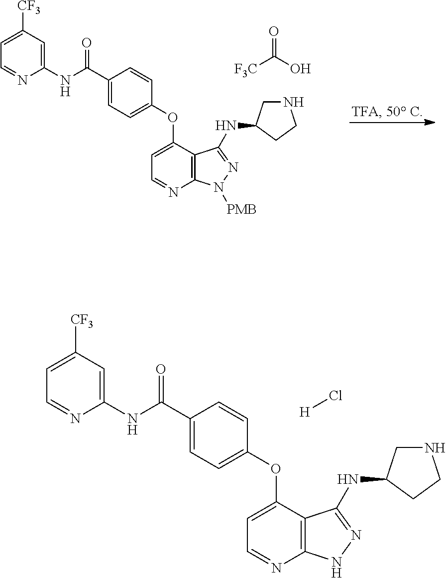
C1(C(NC2=CC([CF3])=CC=N2)=O)=CC=C(OC2=CC=NC3=C2C(NC2CNCC2)=NN3)C=C1.[H]Cl.C1(C(NC2=CC([CF3])=CC=N2)=O)=CC=C(OC2=CC=NC3=C2C(NC2CNCC2)=NN3[PMB])C=C1.[F3C]C(O)=O
